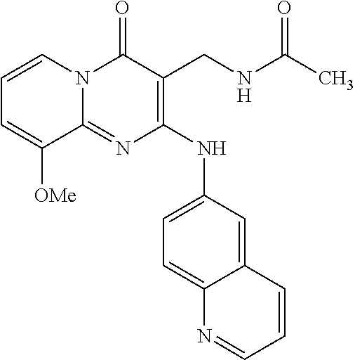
C1(=O)N2C(=NC(NC3=CC=C4C(=C3)C=CC=N4)=C1CNC(C)=O)C([OMe])=CC=C2
